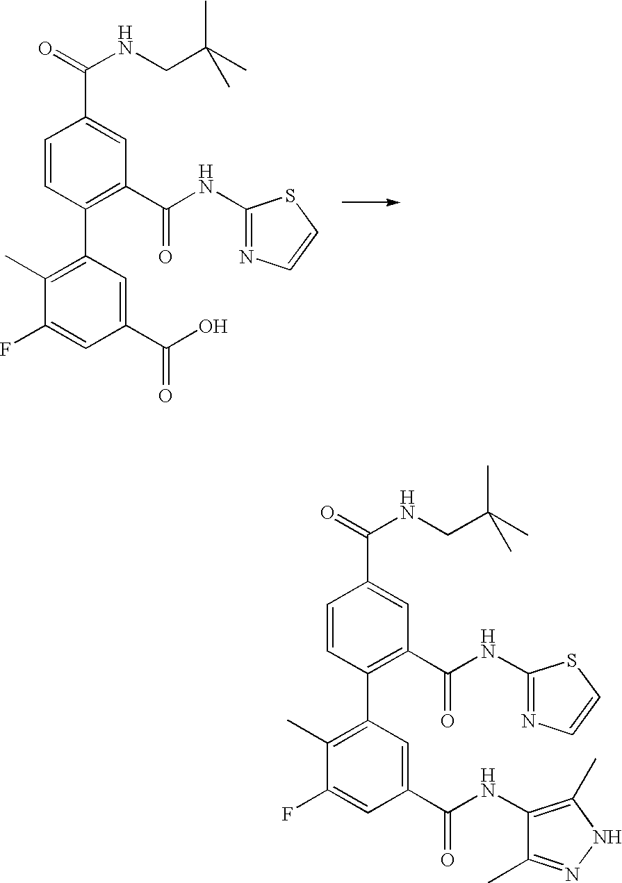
C1=CC(C2=C(C)C(F)=CC(C(O)=O)=C2)=C(C(NC2=NC=CS2)=O)C=C1C(=O)NCC(C)(C)C.C1=CC(C2=C(C)C(F)=CC(C(NC3=C(C)NN=C3C)=O)=C2)=C(C(NC2=NC=CS2)=O)C=C1C(=O)NCC(C)(C)C
